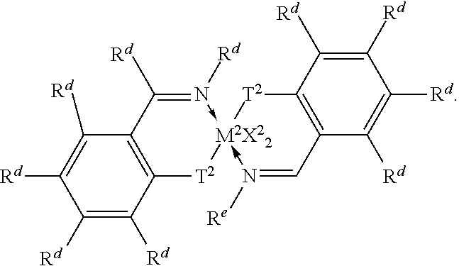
C1([Rd])=C([Rd])C2=C(C([Rd])=C1[Rd])C([Rd])=N([Rd])->[M2X22]1(-N([Re])=CC3=C([T2]1)C([Rd])=C([Rd])C([Rd])=C3[Rd])[T2]2
